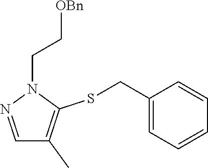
C1=C(CSC2=C(C)C=NN2CC[OBn])C=CC=C1
